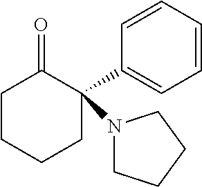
C1CCCC(C2=CC=CC=C2)(N2CCCC2)C1=O
